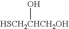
[HSCH2CHCH2OH]O
